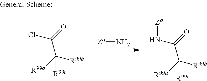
[Za]N.[R99a]C([R99b])([R99c])C(=O)Cl.[R99a]C([R99b])([R99c])C(=O)N[Za]
